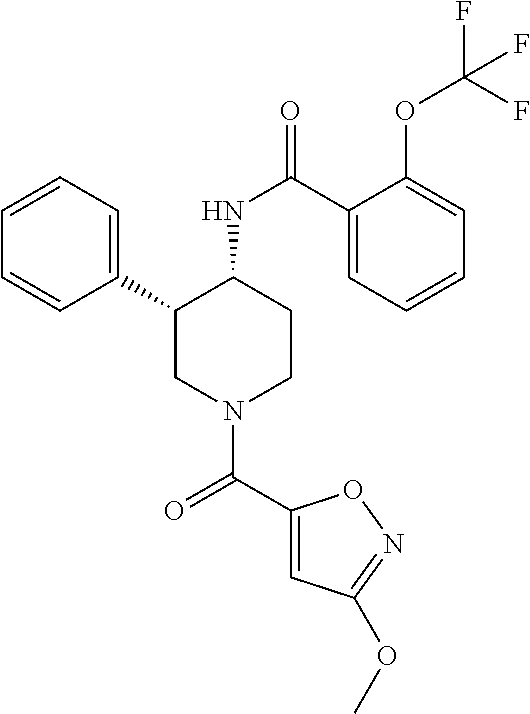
C1=CC=C(C2CN(C(C3=CC(OC)=NO3)=O)CCC2NC(=O)C2=CC=CC=C2OC(F)(F)F)C=C1
